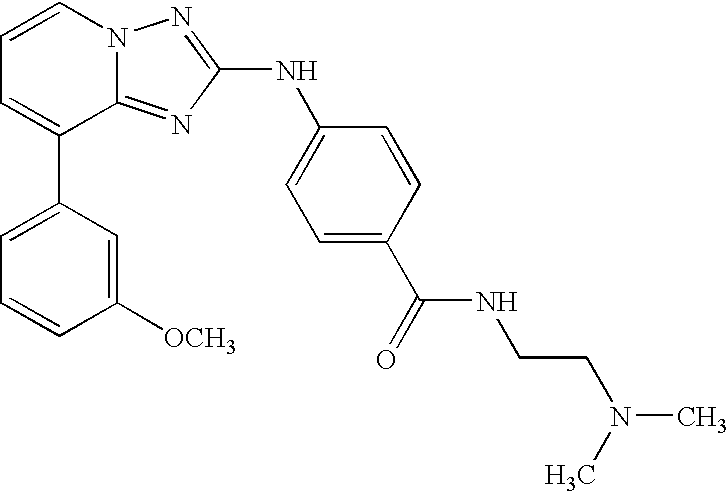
C1=C(C2=CC=CN3C2=NC(NC2=CC=C(C(=O)NCCN(C)C)C=C2)=N3)C=C([OCH3])C=C1
